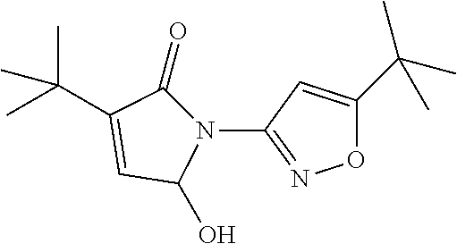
CC(C)(C)C1=CC(N2C(O)C=C(C(C)(C)C)C2=O)=NO1
